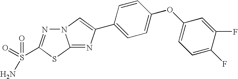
N12N=C(S(=O)(=O)N)SC1=NC(C1=CC=C(OC3=CC=C(F)C(F)=C3)C=C1)=C2
